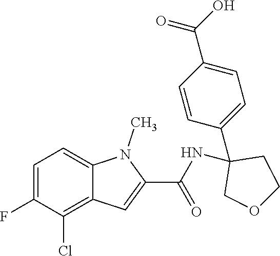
C1=C(F)C(Cl)=C2C(=C1)N(C)C(C(NC1(C3=CC=C(C(=O)O)C=C3)COCC1)=O)=C2
